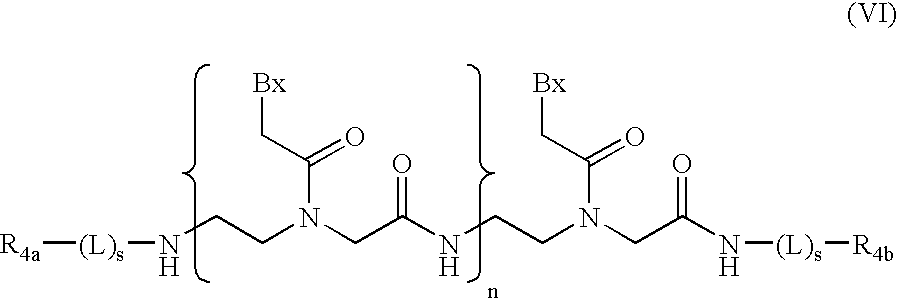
[R4a][(L)s]NCCN(CC(NCCN(CC(N[(L)s][R4b])=O)C(=O)C[Bx])=O)C(C[Bx])=O
